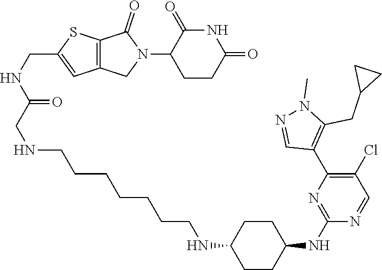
C1CC(=O)NC(=O)C1N1C(=O)C2=C(C1)C=C(CNC(CNCCCCCCCNC1CCC(NC3=NC(C4=C(CC5CC5)N(C)N=C4)=C(Cl)C=N3)CC1)=O)S2
